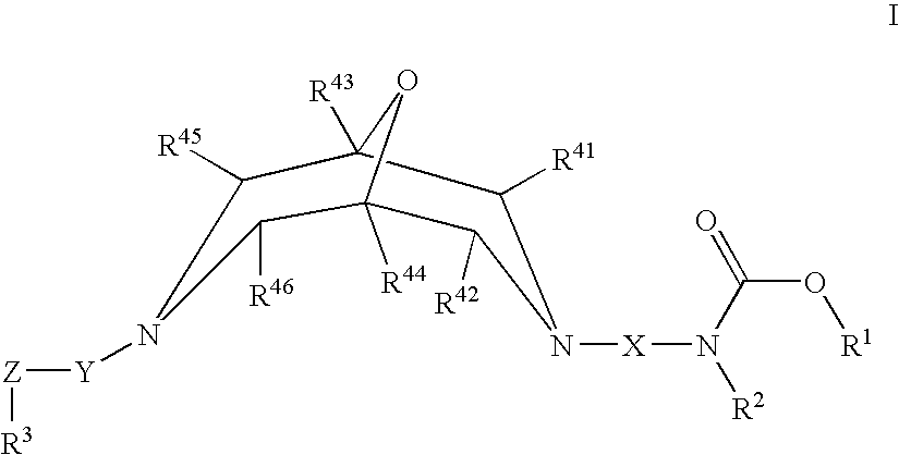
O1C2([R43])C([R41])N([X]N([R2])C(O[R1])=O)C([R42])C1([R44])C([R46])N([Y][Z][R3])C2[R45]
